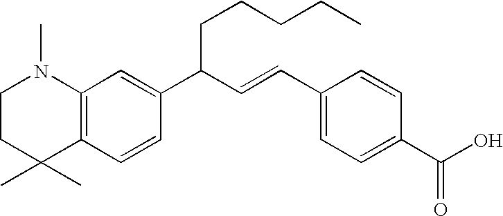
C1CC(C)(C)C2=C(N1C)C=C(C(C=CC1=CC=C(C(O)=O)C=C1)CCCCC)C=C2
